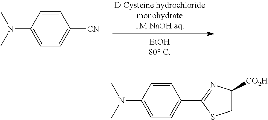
C1(N(C)C)=CC=C([CN])C=C1.C1(N(C)C)=CC=C(C2=NC([CO2H])CS2)C=C1
